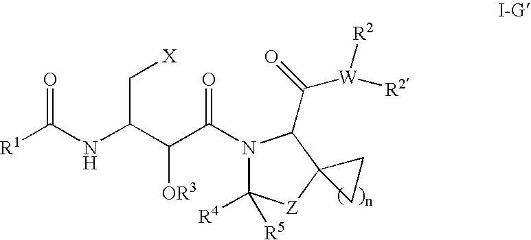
[R1]C(NC(C(C(=O)N1C([R4])([R5])[Z]C2(C1C(=O)[W]([R2])[R2])CC2)[OR3])C[X])=O
